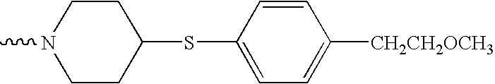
CN1CCC(SC2=CC=C([CH2CH2OCH3])C=C2)CC1
